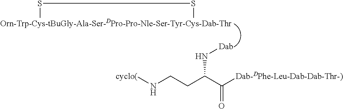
[Orn-Trp-Cys-tBuGly-Ala-Ser-DPro-Pro-Nle-Ser-Tyr-Cys-Dab-Thr]1SS1.N([Dab])C(CCN[cyclo(])C([Dab-DPhe-Leu-Dab-Dab-Thr-)])=O
